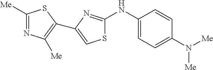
C1([Me])=NC([Me])=C(C2=CSC(NC3=CC=C(N([Me])[Me])C=C3)=N2)S1
